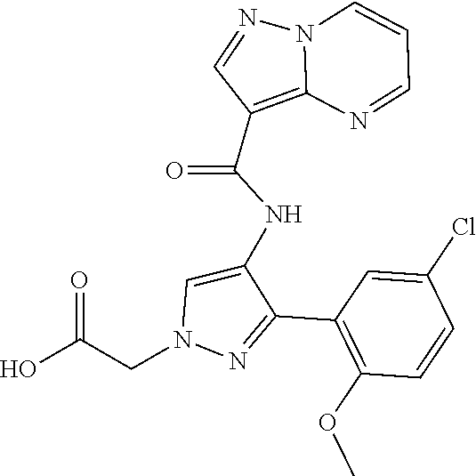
N12C(=C(C(NC3=CN(CC(O)=O)N=C3C3=C(OC)C=CC(Cl)=C3)=O)C=N1)N=CC=C2
